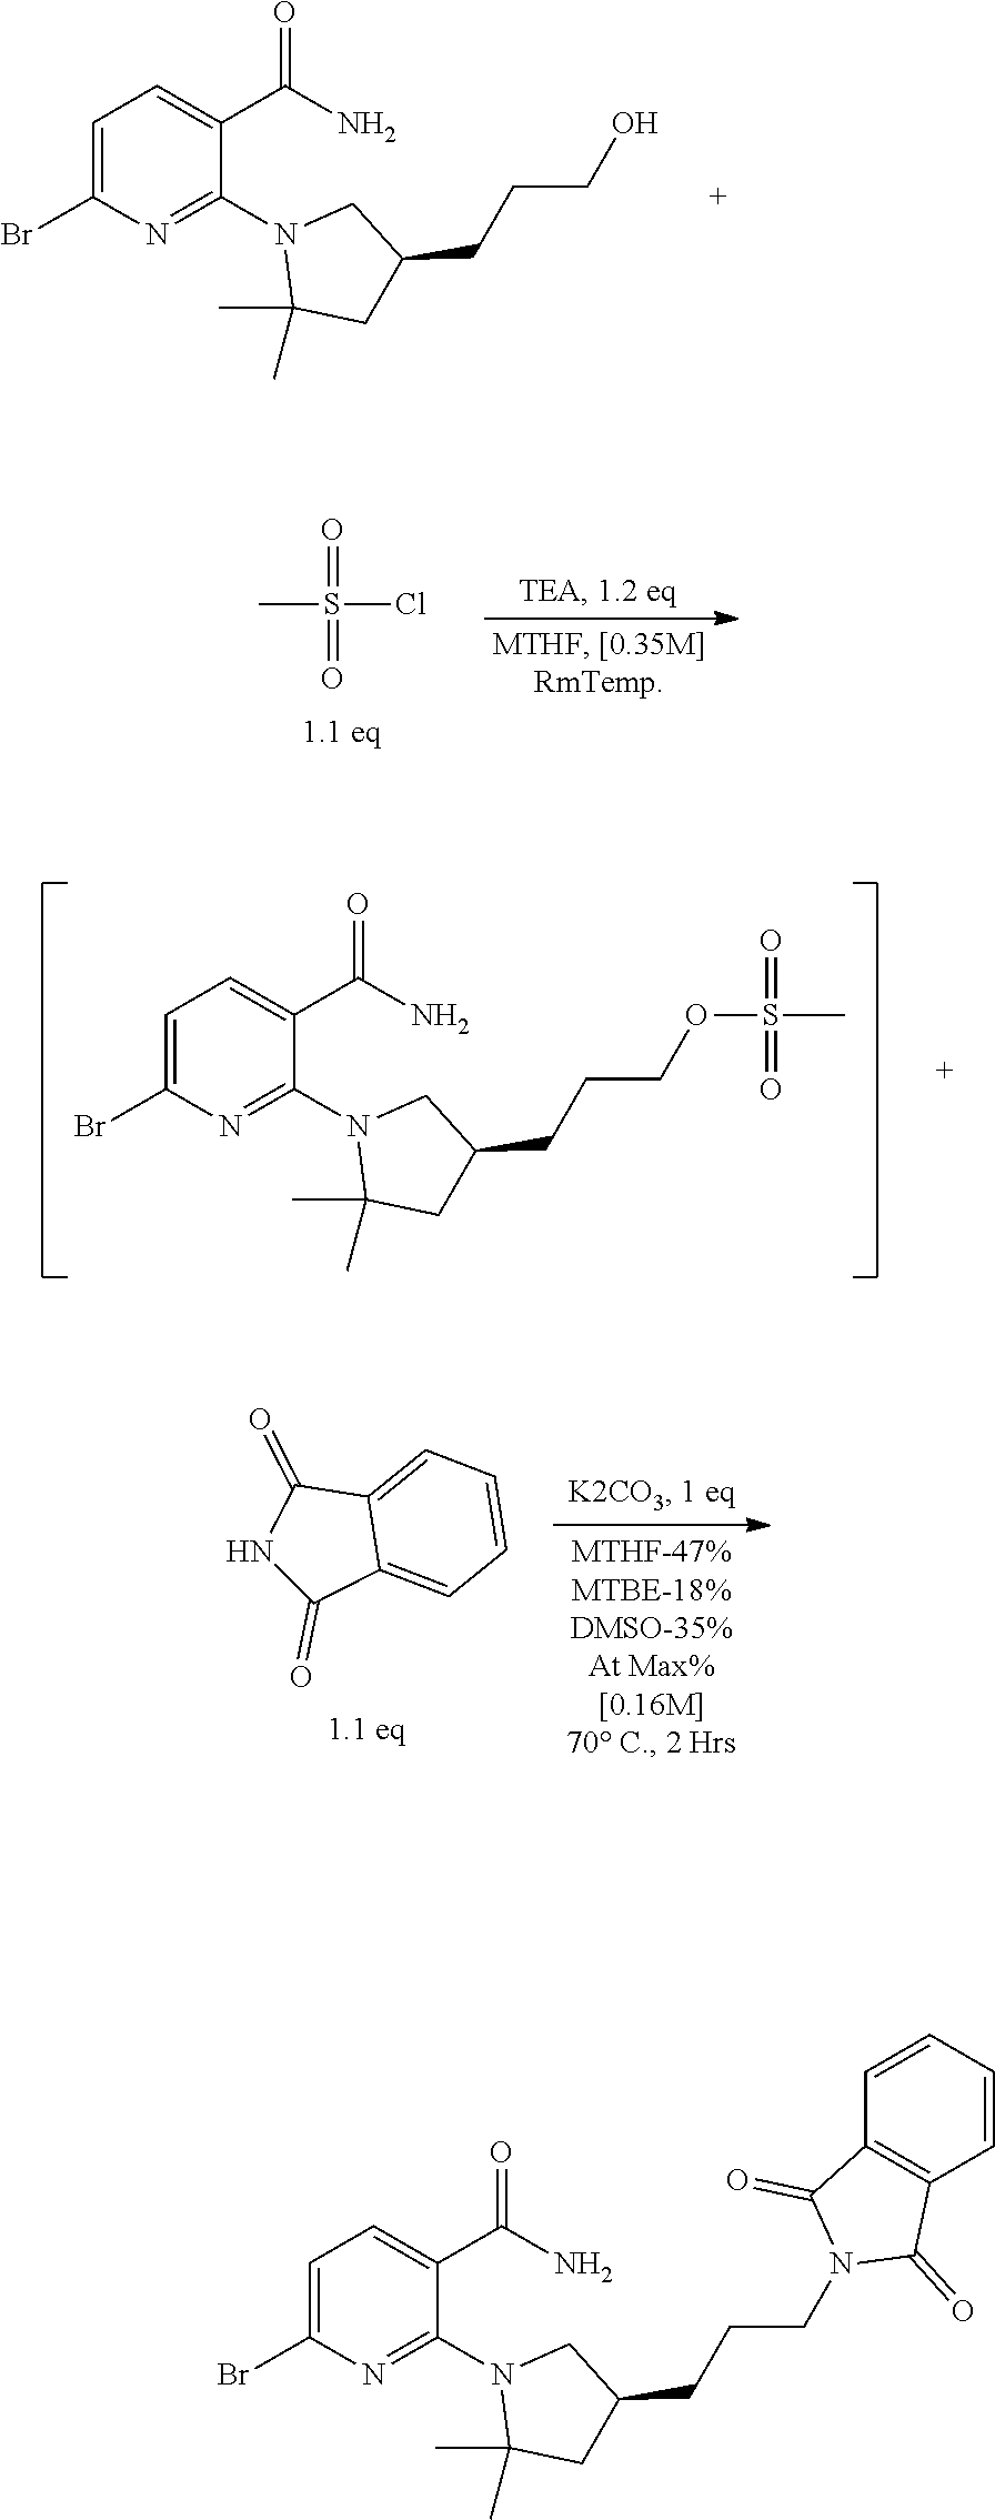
C1=C(Br)N=C(N2CC(CCCO)CC2(C)C)C(C(N)=O)=C1.C1=C(Br)N=C(N2CC(CCCOS(=O)(=O)C)CC2(C)C)C(C(N)=O)=C1.CS(=O)(=O)Cl.N1C(=O)C2=CC=CC=C2C1=O.C1=C(Br)N=C(N2CC(CCCN3C(=O)C4=C(C3=O)C=CC=C4)CC2(C)C)C(C(N)=O)=C1
